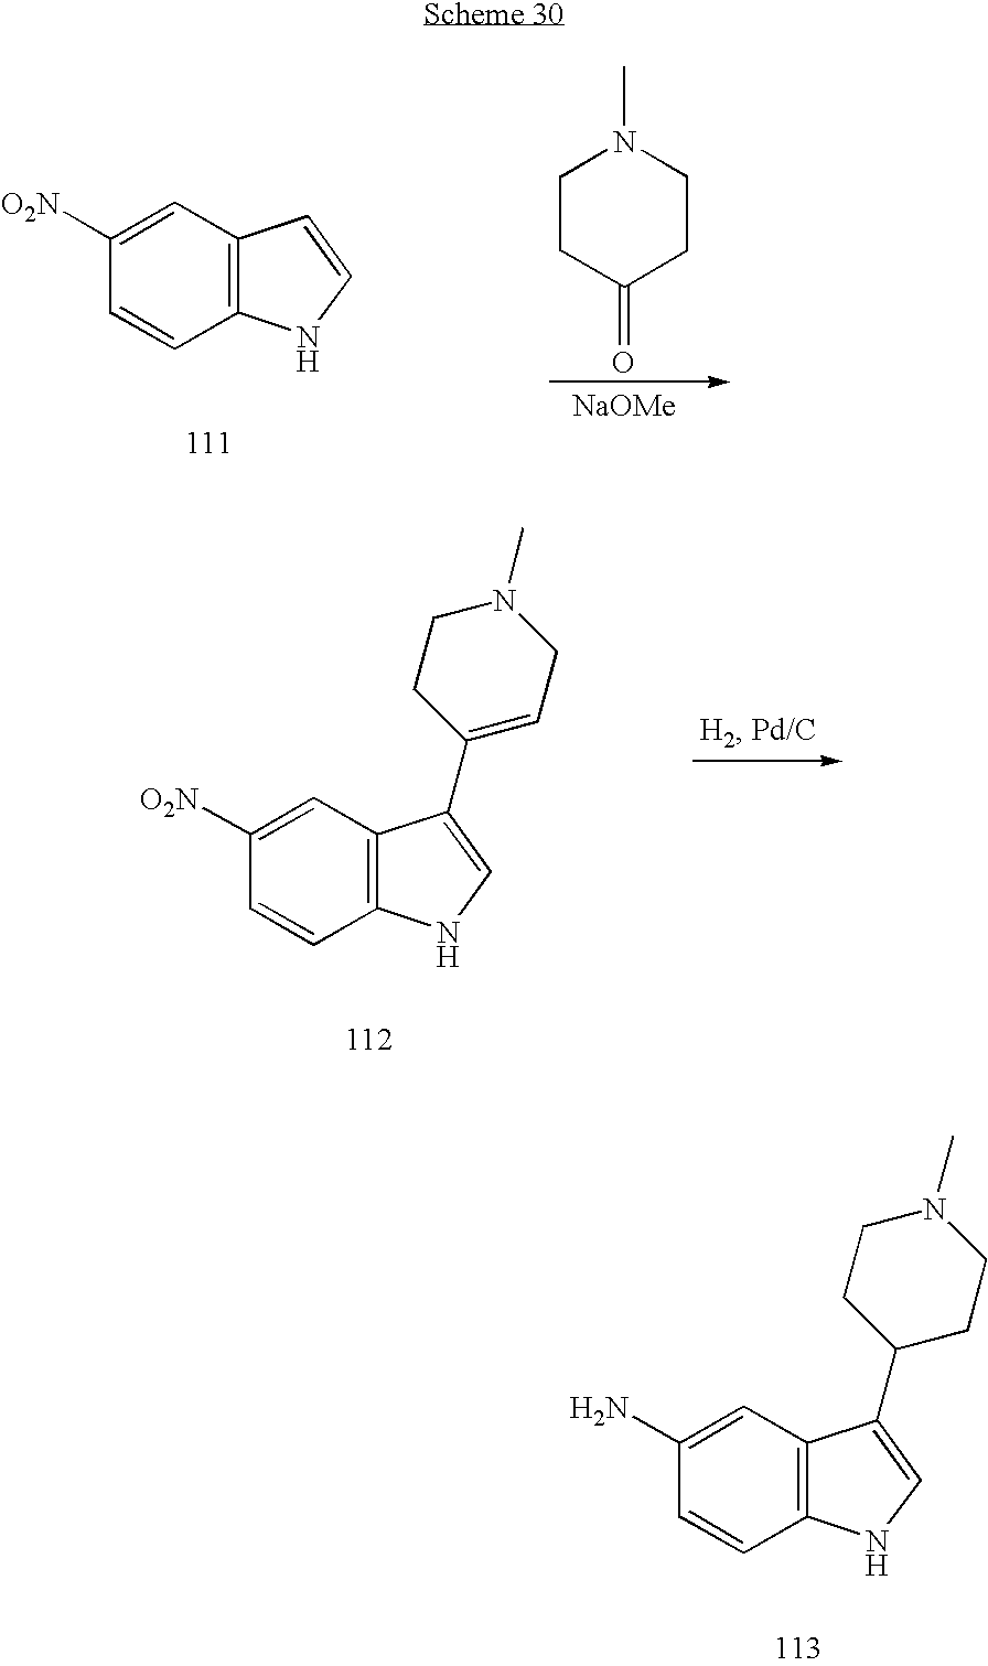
C1([O2N])=CC2=C(C=C1)NC=C2.C1CC(=O)CCN1C.[NaOMe].C1([O2N])=CC2=C(C=C1)NC=C2C1=CCN(C)CC1.C1(N)=CC2=C(C=C1)NC=C2C1CCN(C)CC1
